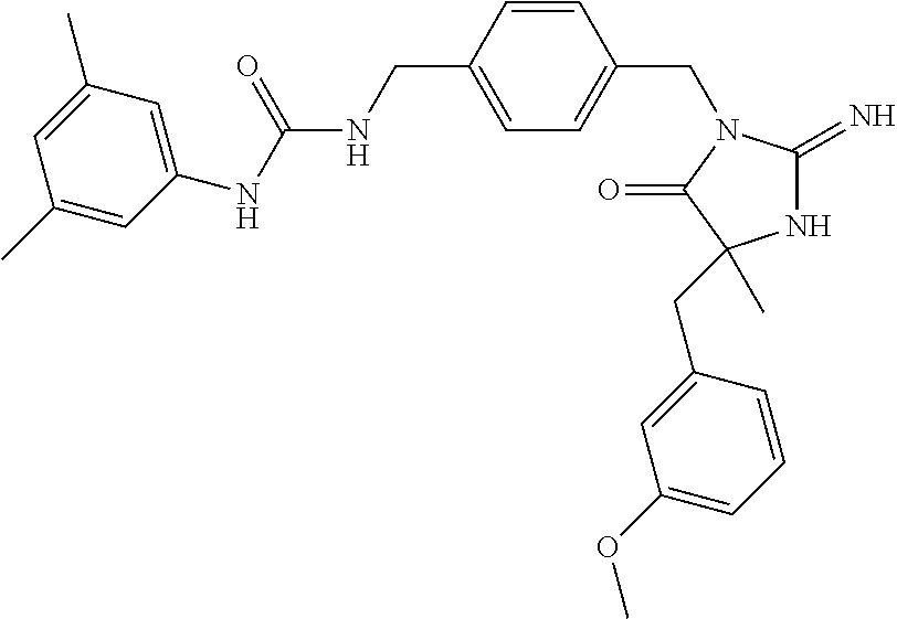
N1C(=N)N(CC2=CC=C(CNC(NC3=CC(C)=CC(C)=C3)=O)C=C2)C(=O)C1(C)CC1=CC(OC)=CC=C1
